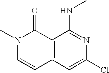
N1(C)C=CC2=C(C1=O)C(NC)=NC(Cl)=C2
